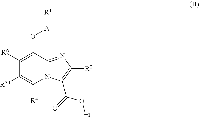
C1([R5A])=C([R4])N2C(=NC([R2])=C2C(=O)O[T1])C(O[A][R1])=C1[R6]
